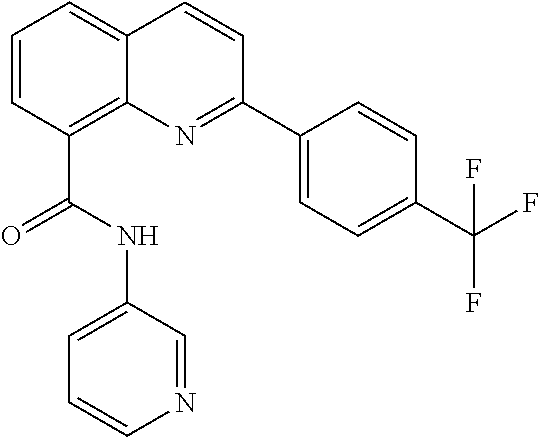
C1=CC(C(NC2=CC=CN=C2)=O)=C2C(=C1)C=CC(C1=CC=C(C(F)(F)F)C=C1)=N2
